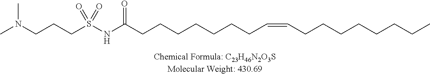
CN(CCCS(NC(CCCCCCCC=CCCCCCCCC)=O)(=O)=O)C
